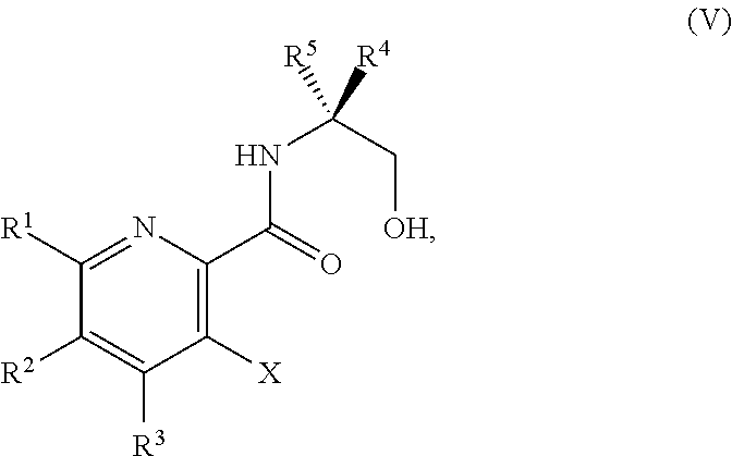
C1([R1])=NC(C(=O)NC([R5])(C[OH])[R4])=C([X])C([R3])=C1[R2]
